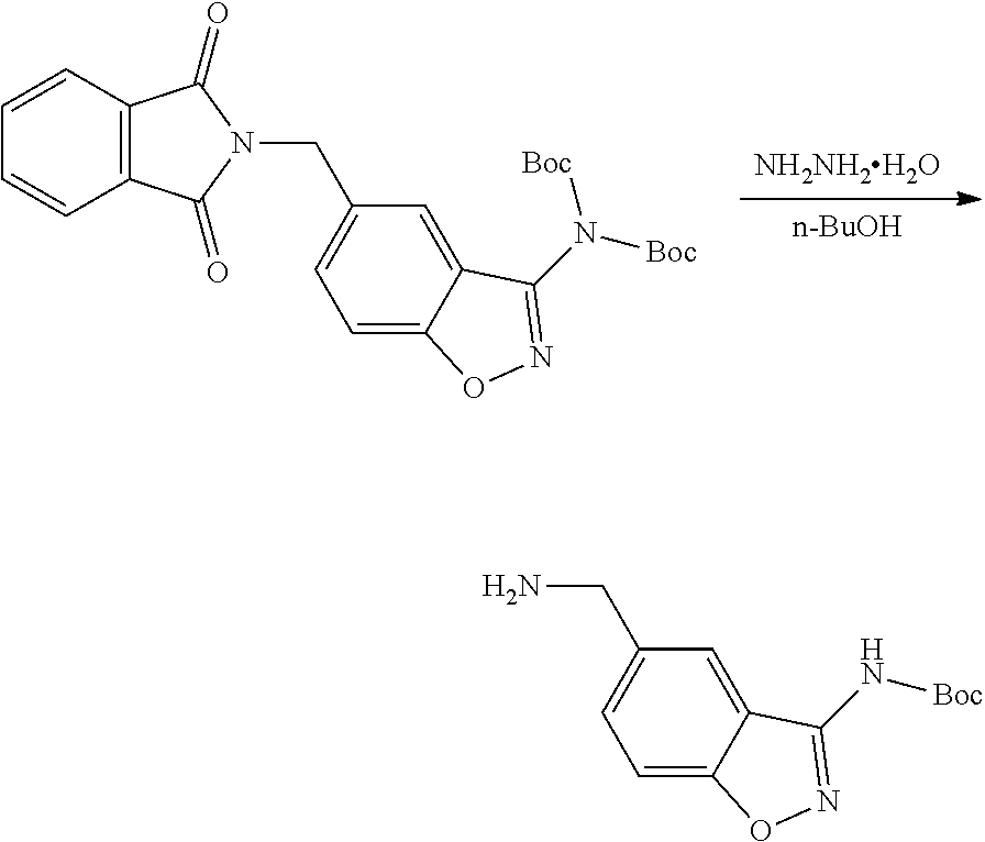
[n-BuOH].[NH2NH2H2O].C1=C2C(=CC(CN3C(=O)C4=C(C=CC=C4)C3=O)=C1)C(N([Boc])[Boc])=NO2.C1=C2C(=CC(CN)=C1)C(N[Boc])=NO2
